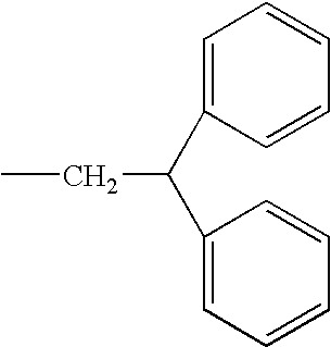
CCC(C1=CC=CC=C1)C1=CC=CC=C1
